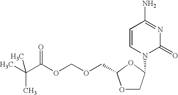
C1=CN(C2COC(COCOC(C(C)(C)C)=O)O2)C(=O)N=C1N
